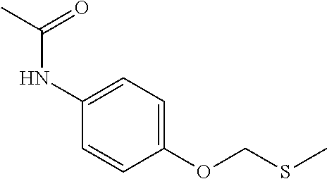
C1(OCSC)=CC=C(NC(C)=O)C=C1
